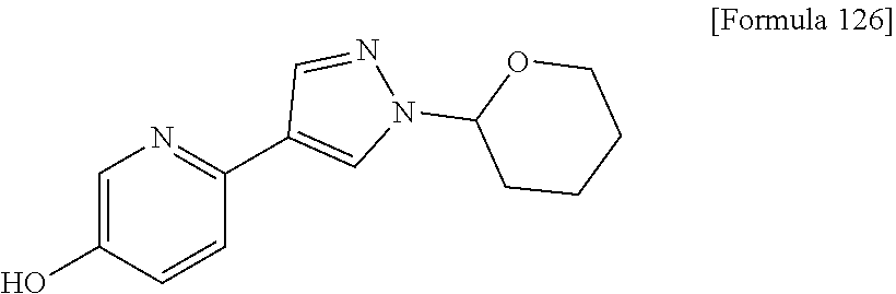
C1=C(O)C=CC(C2=CN(C3CCCCO3)N=C2)=N1
